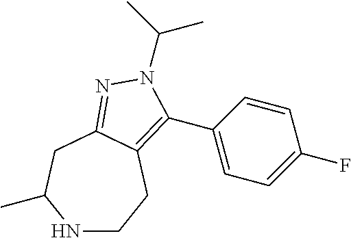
N1CCC2=C(C3=CC=C(F)C=C3)N(C(C)C)N=C2CC1C
